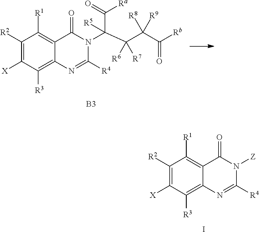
C1([R2])=C([X])C([R3])=C2C(=C1[R1])C(=O)N(C(C(C(C([Rb])=O)([R9])[R8])([R7])[R6])(C(=O)[Ra])[R5])C([R4])=N2.[B3].I.C1([R2])=C([X])C([R3])=C2C(=C1[R1])C(=O)N([Z])C([R4])=N2
